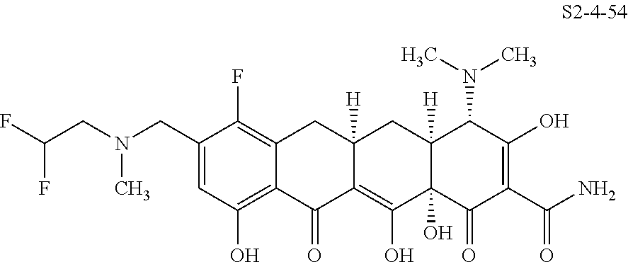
C1(CN(CC(F)F)C)=CC(O)=C2C(=C1F)CC1([H])C(=C(O)C3(O)C([H])(C1)C(N(C)C)C(O)=C(C(N)=O)C3=O)C2=O
